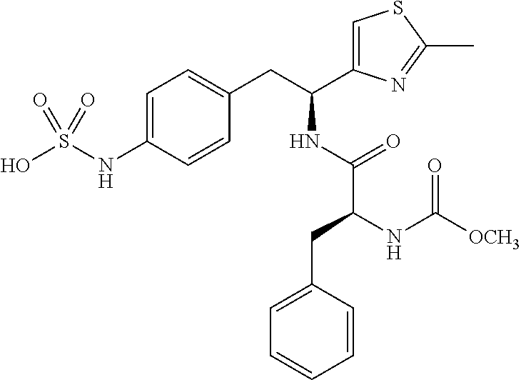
C1=C(NS(O)(=O)=O)C=CC(CC(C2=CSC(C)=N2)NC(=O)C(NC([OCH3])=O)CC2=CC=CC=C2)=C1
